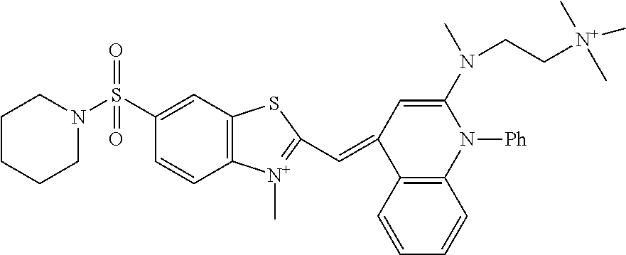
N1([Ph])C(N(CC[N+](C)(C)C)C)=CC(=CC2=[N+](C)C3=C(C=C(S(N4CCCCC4)(=O)=O)C=C3)S2)C2=C1C=CC=C2
